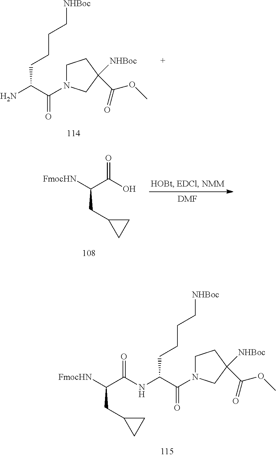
C1CC([NHBoc])(C(OC)=O)CN1C(C(N)CCCC[NHBoc])=O.[FmocHN]C(C(O)=O)CC1CC1.[DMF].[FmocHN]C(C(=O)NC(C(N1CCC([NHBoc])(C(OC)=O)C1)=O)CCCC[NHBoc])CC1CC1
